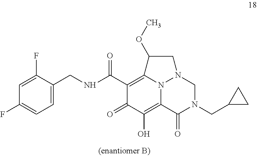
N(C(C1=C2N3C(=C(O)C1=O)C(=O)N(CC1CC1)CN3CC2OC)=O)CC1=CC=C(F)C=C1F
